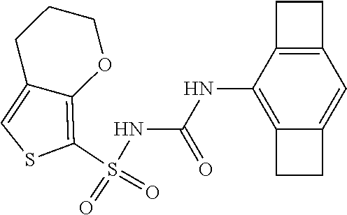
S(NC(NC1=C2C(=CC3=C1CC3)CC2)=O)(C1=C2C(=CS1)CCCO2)(=O)=O
